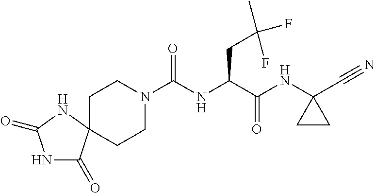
C1CN(C(NC(C(NC2(C#N)CC2)=O)CC(C)(F)F)=O)CCC12C(=O)NC(=O)N2
